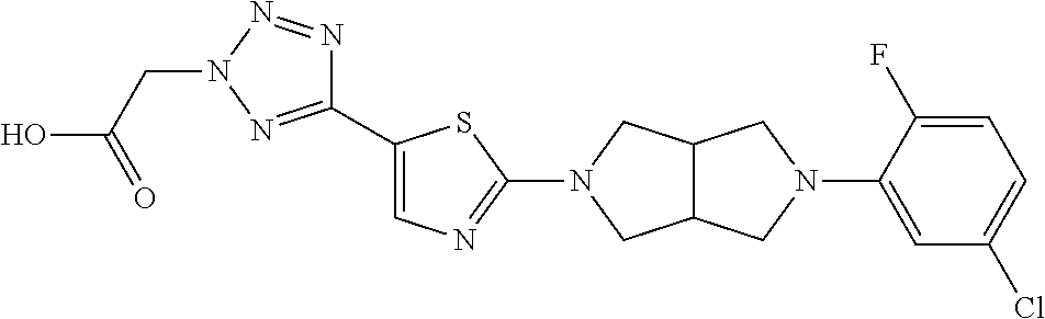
C1(C2=CN=C(N3CC4C(C3)CN(C3=CC(Cl)=CC=C3F)C4)S2)=NN(CC(O)=O)N=N1
